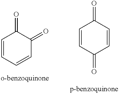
C1=CC(=O)C=CC1=O.C1=CC=CC(=O)C1=O
